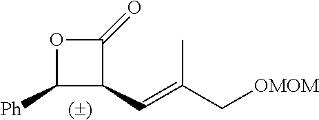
C1([Ph])C(C=C(C[OMOM])C)C(=O)O1
